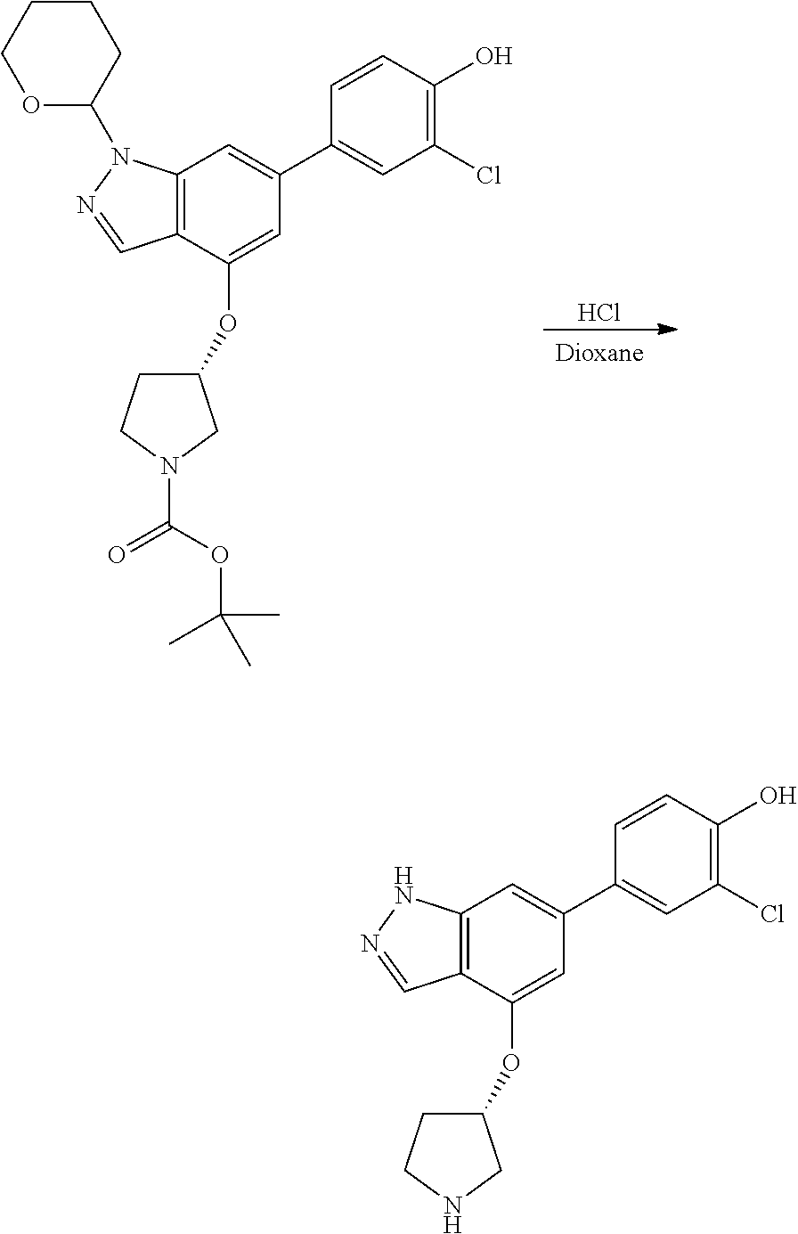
Cl.[Dioxane].C12=C(C(OC3CCN(C(OC(C)(C)C)=O)C3)=CC(C3=CC(Cl)=C(O)C=C3)=C1)C=NN2C1CCCCO1.C12=C(C(OC3CCNC3)=CC(C3=CC(Cl)=C(O)C=C3)=C1)C=NN2
